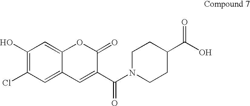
C1(O)=C(Cl)C=C2C(=C1)OC(=O)C(C(=O)N1CCC(C(O)=O)CC1)=C2
